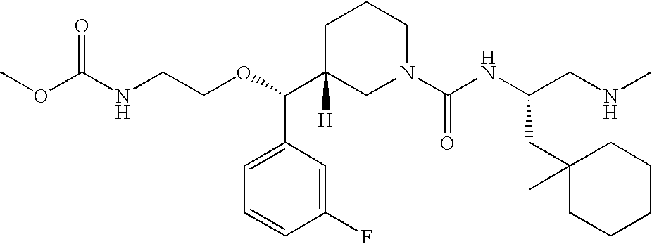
O=C(NCCOC(C1([H])CN(C(NC(CNC)CC2(C)CCCCC2)=O)CCC1)C1=CC=CC(F)=C1)OC
